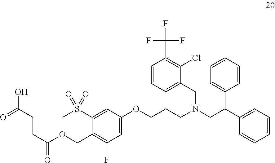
C1=CC=C(CN(CC(C2=CC=CC=C2)C2=CC=CC=C2)CCCOC2=CC(F)=C(COC(CCC(O)=O)=O)C(S(C)(=O)=O)=C2)C(Cl)=C1C(F)(F)F
